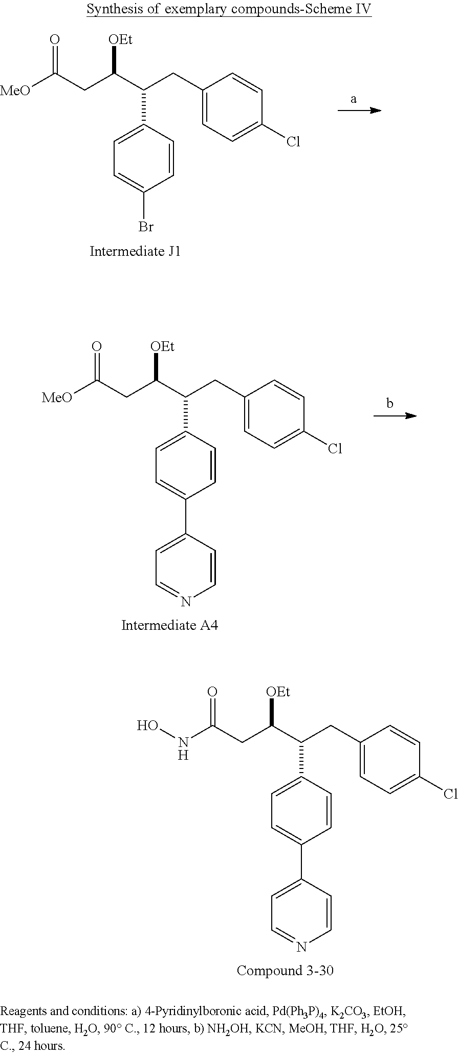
C(C(C(C1=CC=C(Br)C=C1)CC1=CC=C(Cl)C=C1)[OEt])C(=O)[MeO].C(C(C(C1=CC=C(C2=CC=NC=C2)C=C1)CC1=CC=C(Cl)C=C1)[OEt])C(=O)[MeO].C(C(C(C1=CC=C(C2=CC=NC=C2)C=C1)CC1=CC=C(Cl)C=C1)[OEt])C(=O)NO
